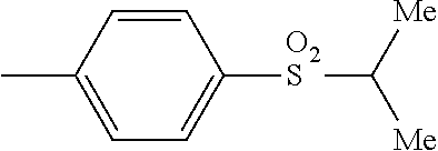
C1=CC(C)=CC=C1[O2S]C([Me])[Me]
